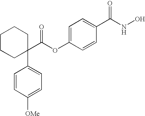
C1CCC(C(OC2=CC=C(C(NO)=O)C=C2)=O)(C2=CC=C([OMe])C=C2)CC1
